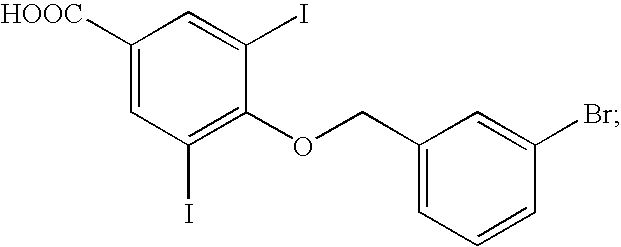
C1([HOOC])=CC(I)=C(OCC2=CC=CC(Br)=C2)C(I)=C1
